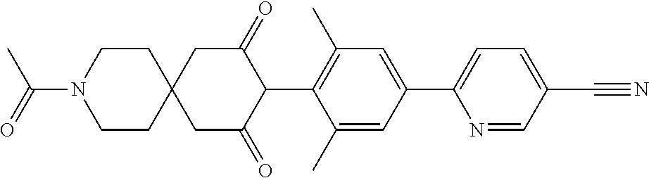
C1(C)=CC(C2=CC=C(C#N)C=N2)=CC(C)=C1C1C(=O)CC2(CC1=O)CCN(C(=O)C)CC2
